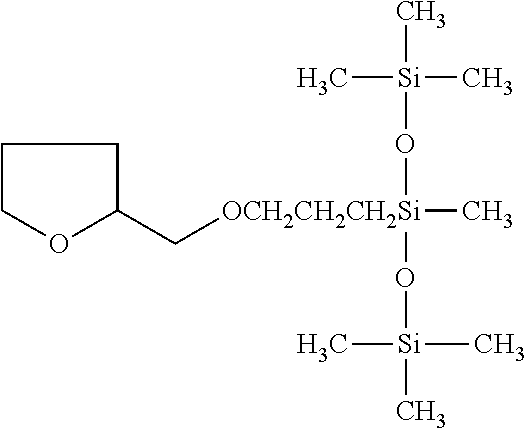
C1COC(C[OCH2CH2CH2Si](O[Si](C)(C)C)(O[Si](C)(C)C)C)C1
